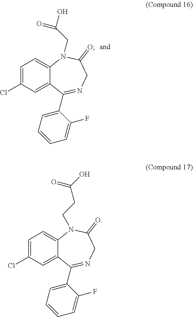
C1(C2=NCC(=O)N(CC(O)=O)C3=CC=C(Cl)C=C32)=CC=CC=C1F.C1(C2=NCC(=O)N(CCC(O)=O)C3=CC=C(Cl)C=C32)=CC=CC=C1F
